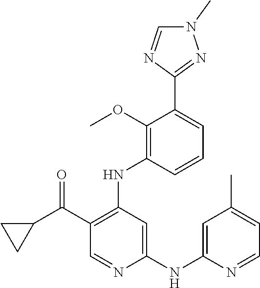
C1(C(C2CC2)=O)=C(NC2=C(OC)C(C3=NN(C)C=N3)=CC=C2)C=C(NC2=CC(C)=CC=N2)N=C1
